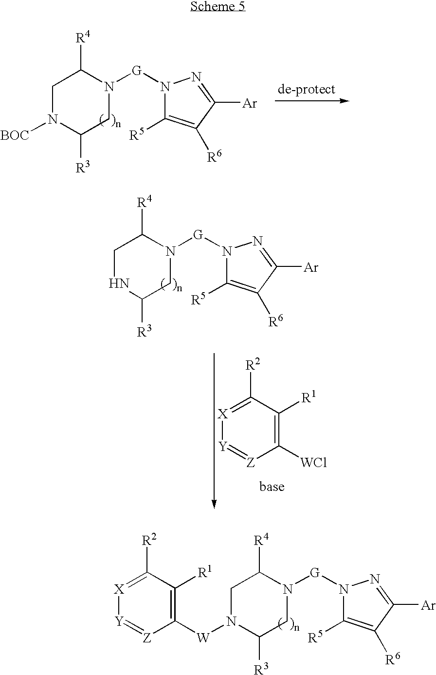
[X]1=C([R2])C([R1])=C([W]N2CC([R4])N([G]N3C([R5])=C([R6])C([Ar])=N3)CC2[R3])[Z]=[Y]1.N1([G]N2C([R4])CN([BOC])C([R3])C2)C([R5])=C([R6])C([Ar])=N1.N1([G]N2C([R4])CNC([R3])C2)C([R5])=C([R6])C([Ar])=N1.[X]1=C([R2])C([R1])=C([WCl])[Z]=[Y]1
